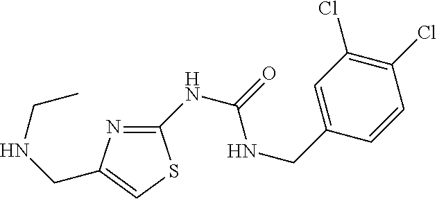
C1(NC(=O)NCC2=CC(Cl)=C(Cl)C=C2)=NC(CNCC)=CS1
